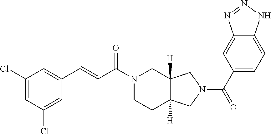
C(C(N1CCC2([H])C([H])(C1)CN(C(=O)C1=CC=C3C(=C1)N=NN3)C2)=O)=CC1=CC(Cl)=CC(Cl)=C1
